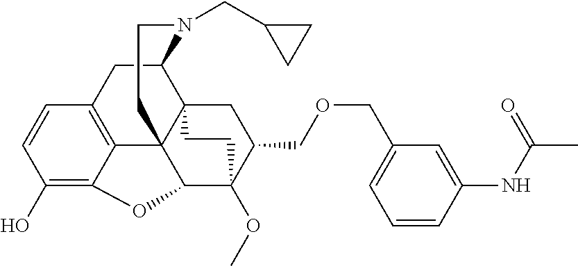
C1(O)=C2C3=C(C=C1)CC1C45C3(C(C(OC)(C(COCC3=CC=CC(NC(C)=O)=C3)C4)CC5)O2)CCN1CC1CC1
